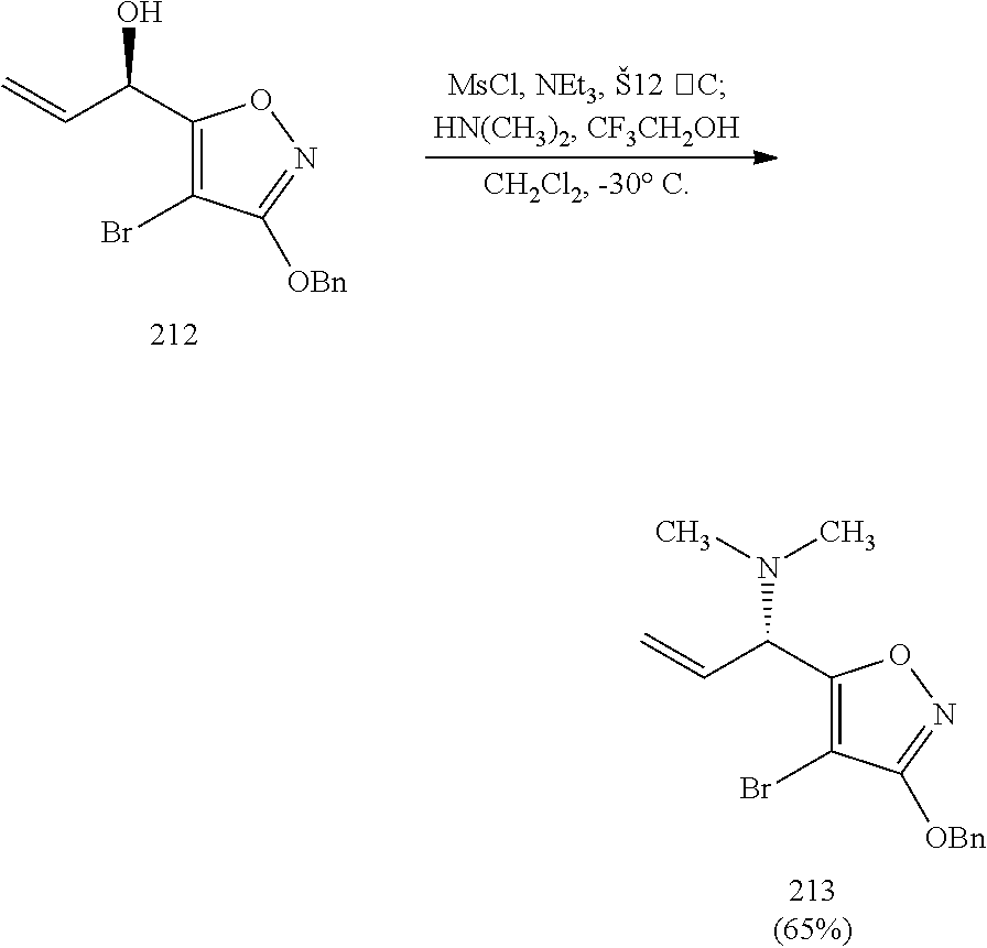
C1(C(N(C)C)C=C)=C(Br)C([OBn])=NO1.C1(C(O)C=C)=C(Br)C([OBn])=NO1
